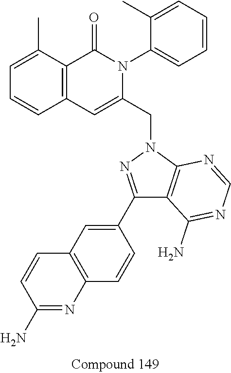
C1=C(C)C2=C(C=C1)C=C(CN1N=C(C3=CC4=C(C=C3)N=C(N)C=C4)C3=C1N=CN=C3N)N(C1=CC=CC=C1C)C2=O
